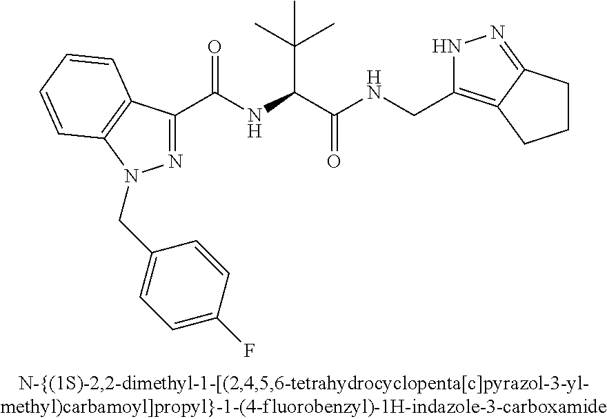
C(=O)(NC(C(C)(C)C)C(=O)NCC1=C2C(=NN1)CCC2)C1=NN(CC2=CC=C(F)C=C2)C2=C1C=CC=C2
